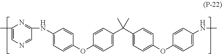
CC1=CN=CC(NC2=CC=C(OC3=CC=C(C(C4=CC=C(OC5=CC=C(NC)C=C5)C=C4)(C)C)C=C3)C=C2)=N1
